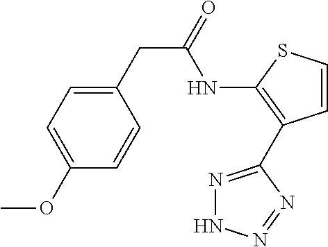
N1=C(C2=C(NC(CC3=CC=C(OC)C=C3)=O)SC=C2)N=NN1
